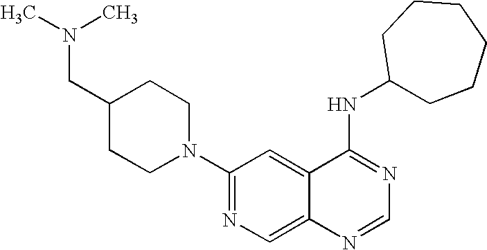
CN(C)CC1CCN(C2=NC=C3C(=C2)C(NC2CCCCCC2)=NC=N3)CC1
